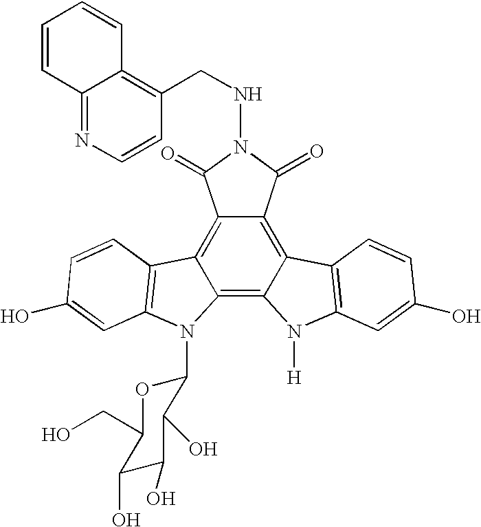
C12=C3C(=C4C(=C1C(=O)N(NCC1=C5C(=NC=C1)C=CC=C5)C2=O)C1=C(N4[H])C=C(O)C=C1)N(C1OC(CO)C(O)C(O)C1O)C1=C3C=CC(O)=C1
